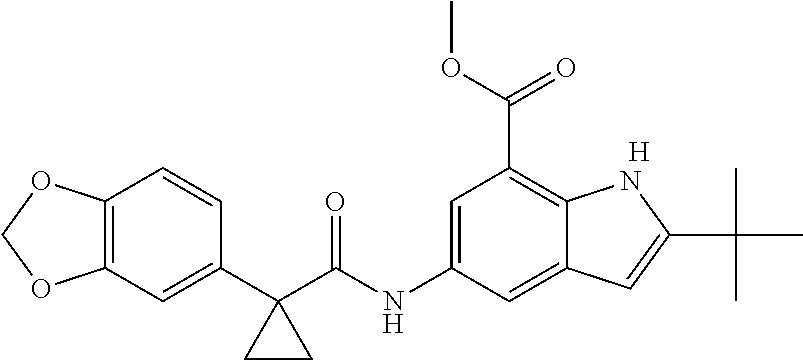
C1(C2(C(NC3=CC(C(OC)=O)=C4C(=C3)C=C(C(C)(C)C)N4)=O)CC2)=CC2=C(C=C1)OCO2.[H]
